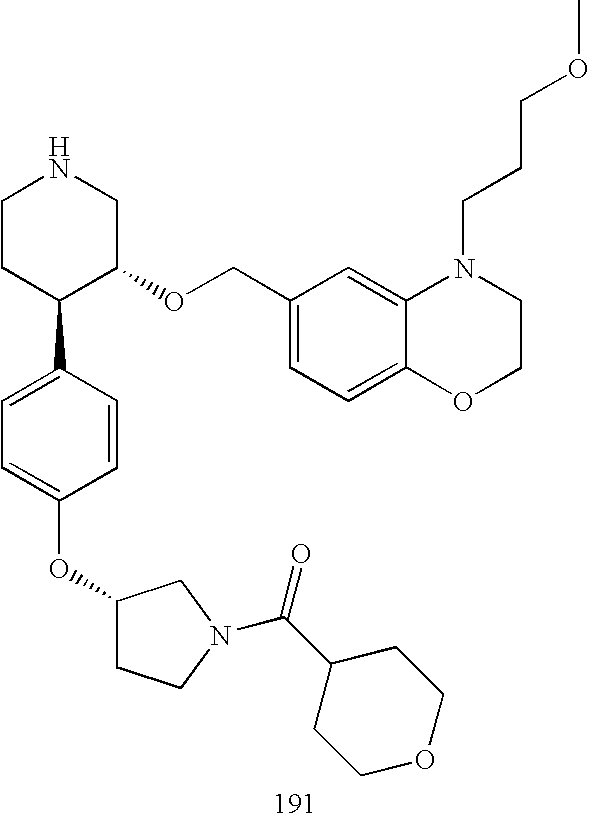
C1CC(C2=CC=C(OC3CCN(C(C4CCOCC4)=O)C3)C=C2)C(OCC2=CC=C3C(=C2)N(CCCOC)CCO3)CN1
